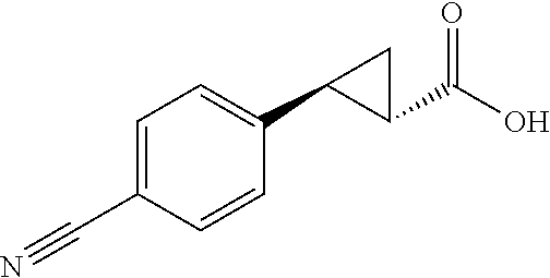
C1=C(C#N)C=CC(C2C(C(O)=O)C2)=C1
